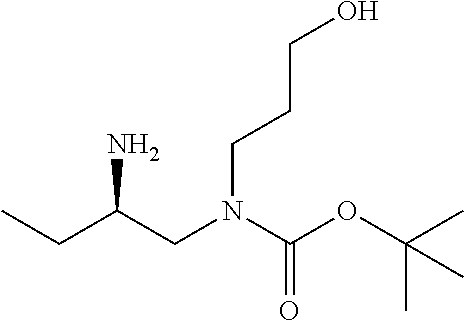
CCC(CN(C(OC(C)(C)C)=O)CCCO)N
